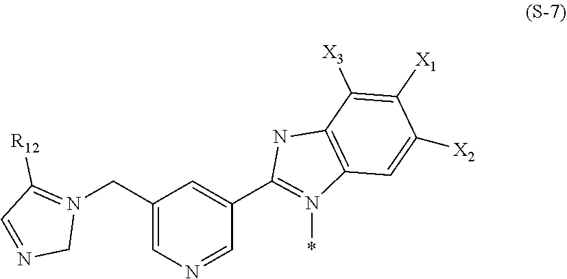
C1(CN2=C([R12])C=NC2)=CN=CC(C2=N(*)C3=C(N2)C([X3])=C([X1])C([X2])=C3)=C1
